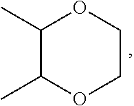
C1(C)C(C)OCCO1
